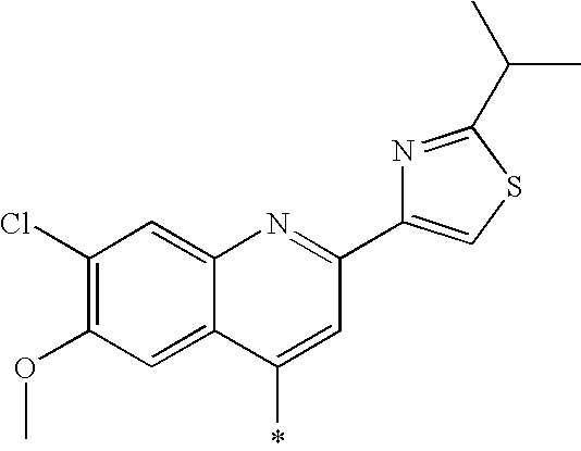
C1(Cl)=C(OC)C=C2C(=C1)N=C(C1=CSC(C(C)C)=N1)C=C2*
